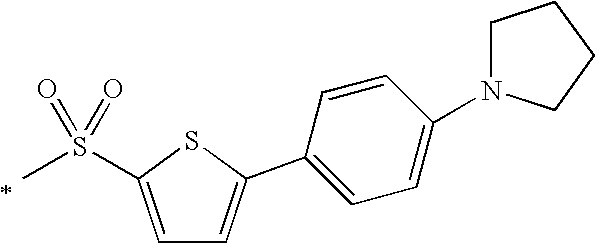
C1=C(S(=O)(=O)C)SC(C2=CC=C(N3CCCC3)C=C2)=C1
